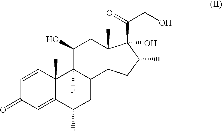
C1=C2C(C)(C=CC1=O)C1(F)C(CC2F)C2C(C)(CC1O)C(C(=O)CO)(O)C(C)C2
